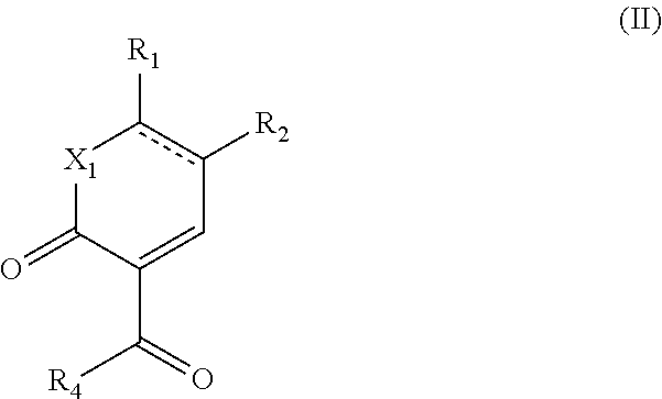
[X1]1C(=O)C(C(=O)[R4])=Cc([R2])c1[R1]
